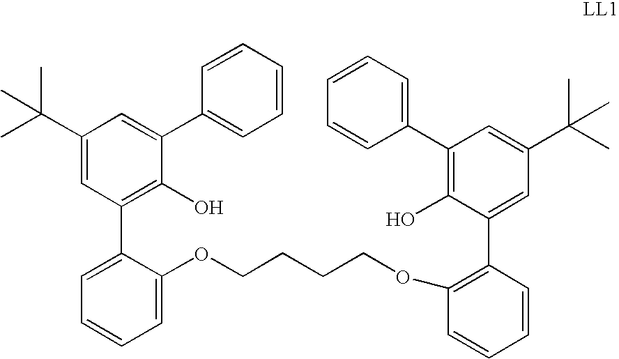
C1=CC=CC(C2=CC(C(C)(C)C)=CC(C3=CC=CC=C3OCCCCOC3=C(C4=CC(C(C)(C)C)=CC(C5=CC=CC=C5)=C4O)C=CC=C3)=C2O)=C1
